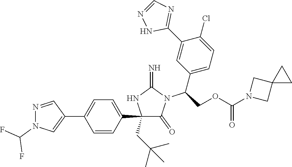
C1(C2=CC=C(C3=CN(C(F)F)N=C3)C=C2)(CC(C)(C)C)C(=O)N(C(C2=CC=C(Cl)C(C3=NC=NN3)=C2)COC(N2CC3(C2)CC3)=O)C(=N)N1
